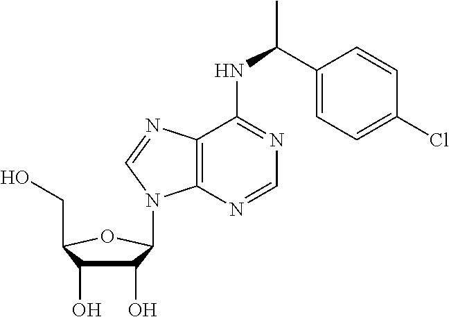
C1(O)C(O)C(CO)OC1N1C2=C(N=C1)C(NC(C1=CC=C(Cl)C=C1)C)=NC=N2
